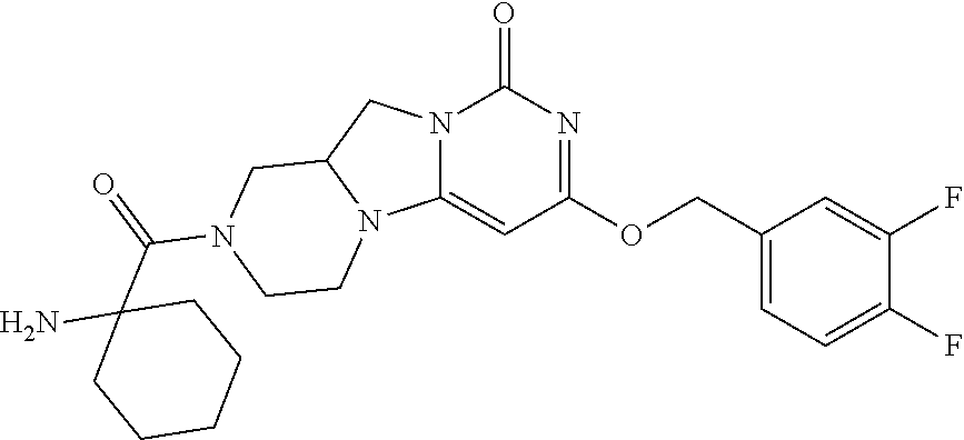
N12C(=CC(OCC3=CC=C(F)C(F)=C3)=NC1=O)N1C(C2)CN(C(C2(N)CCCCC2)=O)CC1
